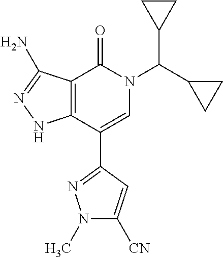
C12=C(C(C3=NN(C)C([CN])=C3)=CN(C(C3CC3)C3CC3)C1=O)NN=C2N
